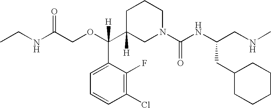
O(C(C1([H])CN(C(NC(CNC)CC2CCCCC2)=O)CCC1)(C1=CC=CC(Cl)=C1F)[H])CC(NCC)=O
